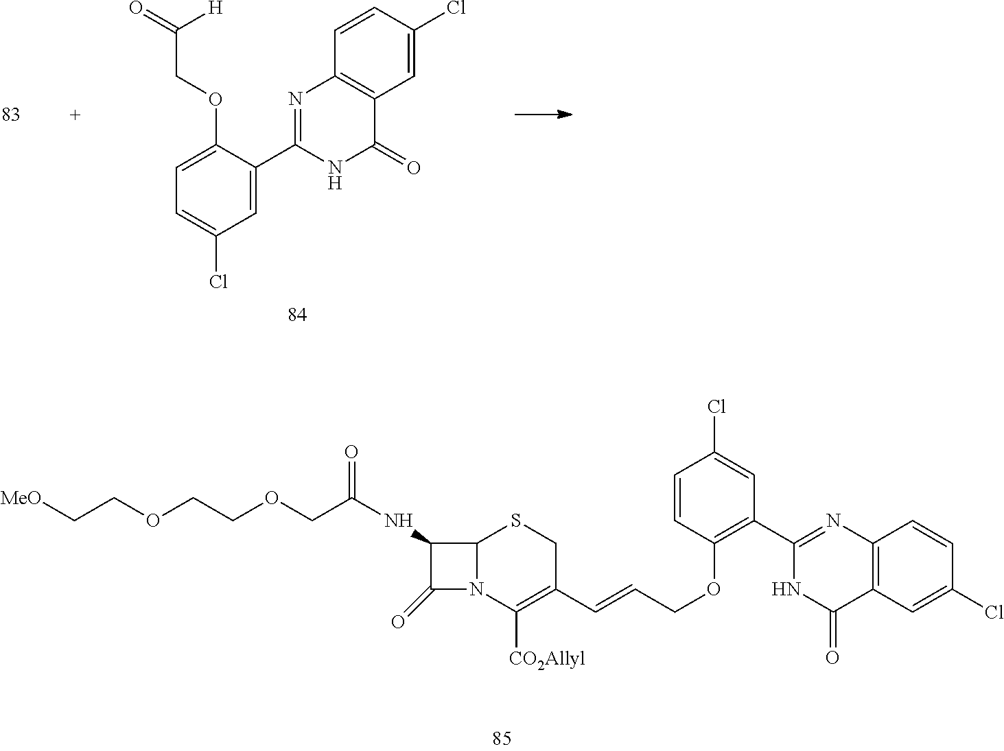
C1=C(OCC(=O)[H])C(C2=NC3=C(C(=O)N2)C=C(Cl)C=C3)=CC(Cl)=C1.[MeO]CCOCCOCC(NC1C(=O)N2C1SCC(C=CCOC1=C(C3=NC4=C(C(=O)N3)C=C(Cl)C=C4)C=C(Cl)C=C1)=C2[CO2Allyl])=O
